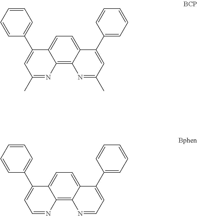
C12=C3C(=CC=C1C(C1=CC=CC=C1)=CC(C)=N2)C(C1=CC=CC=C1)=CC(C)=N3.C12=C3C(=CC=C1C(C1=CC=CC=C1)=CC=N2)C(C1=CC=CC=C1)=CC=N3
